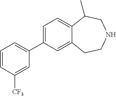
C1=C(C2=CC=CC([CF3])=C2)C=C2C(=C1)C(C)CNCC2
